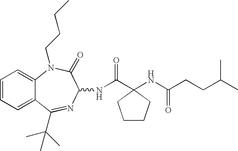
C1=CC=C2C(=C1)N(CCCC)C(=O)C(NC(=O)C1(NC(CCC(C)C)=O)CCCC1)N=C2C(C)(C)C
